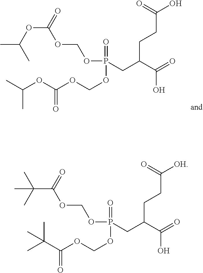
O(C(=O)OCOP(=O)(OCOC(OC(C)C)=O)CC(C(=O)O)CCC(O)=O)C(C)C.C(C(=O)OCOP(=O)(OCOC(C(C)(C)C)=O)CC(C(=O)O)CCC([OH])=O)(C)(C)C
